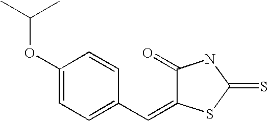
C1(OC(C)C)=CC=C(C=C2C(=O)NC(=S)S2)C=C1
